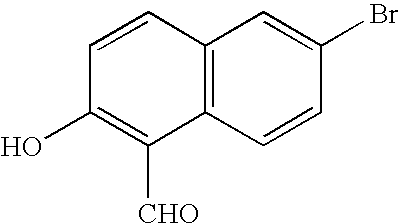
C12=C(C=CC(Br)=C1)C([CHO])=C(O)C=C2
